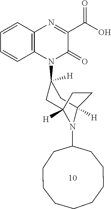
C1=CC=CC2=C1N=C(C(O)=O)C(=O)N2C1([H])CC2([H])N(C3CCCCCCCCC3)C([H])(C1)CC2
